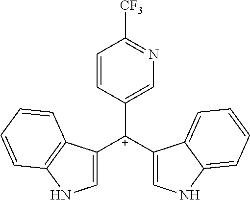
C1([C+](C2=CNC3=CC=CC=C23)C2=CNC3=C2C=CC=C3)=CN=C([CF3])C=C1
